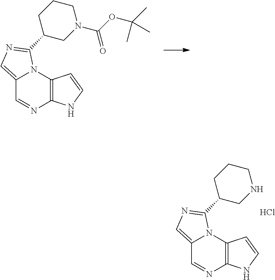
C12=CN=C(C3CNCCC3)N1C1=C(N=C2)NC=C1.Cl.C12=CN=C(C3CN(C(OC(C)(C)C)=O)CCC3)N1C1=C(N=C2)NC=C1
